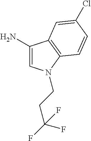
C1(N)=CN(CCC(F)(F)F)C2=C1C=C(Cl)C=C2
